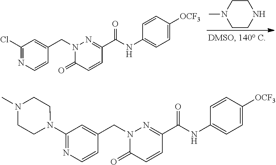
N1(CC2=CC(Cl)=NC=C2)C(=O)C=CC(C(=O)NC2=CC=C([OCF3])C=C2)=N1.C1CN(C)CCN1.N1(CC2=CC(N3CCN(C)CC3)=NC=C2)C(=O)C=CC(C(=O)NC2=CC=C([OCF3])C=C2)=N1
